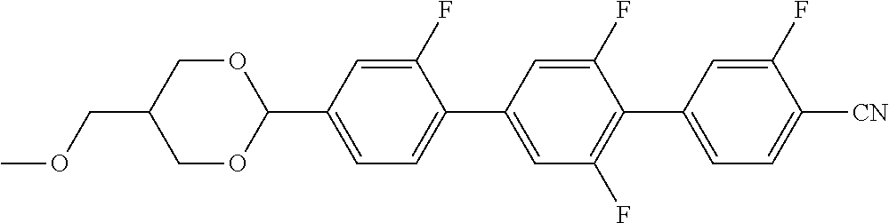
O1CC(COC)COC1C1=CC=C(C2=CC(F)=C(C3=CC=C([CN])C(F)=C3)C(F)=C2)C(F)=C1
